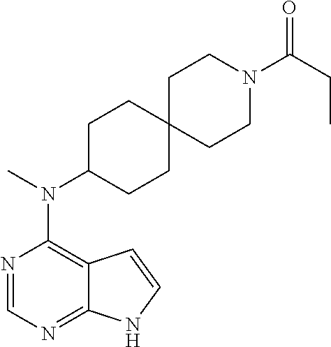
N1=CN=C2C(=C1N(C)C1CCC3(CC1)CCN(C(CC)=O)CC3)C=CN2
